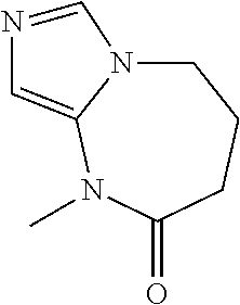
C1N2C(=CN=C2)N(C)C(=O)CC1
